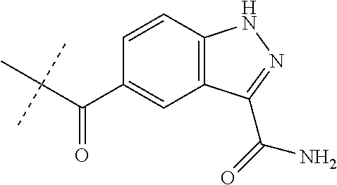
C(C(C1=CC2=C(C=C1)NN=C2C(=O)N)=O)(C)(C)C
